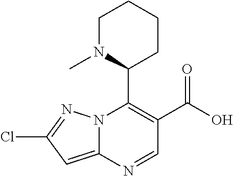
N12C(=CC(Cl)=N1)N=CC(C(O)=O)=C2C1CCCCN1C
